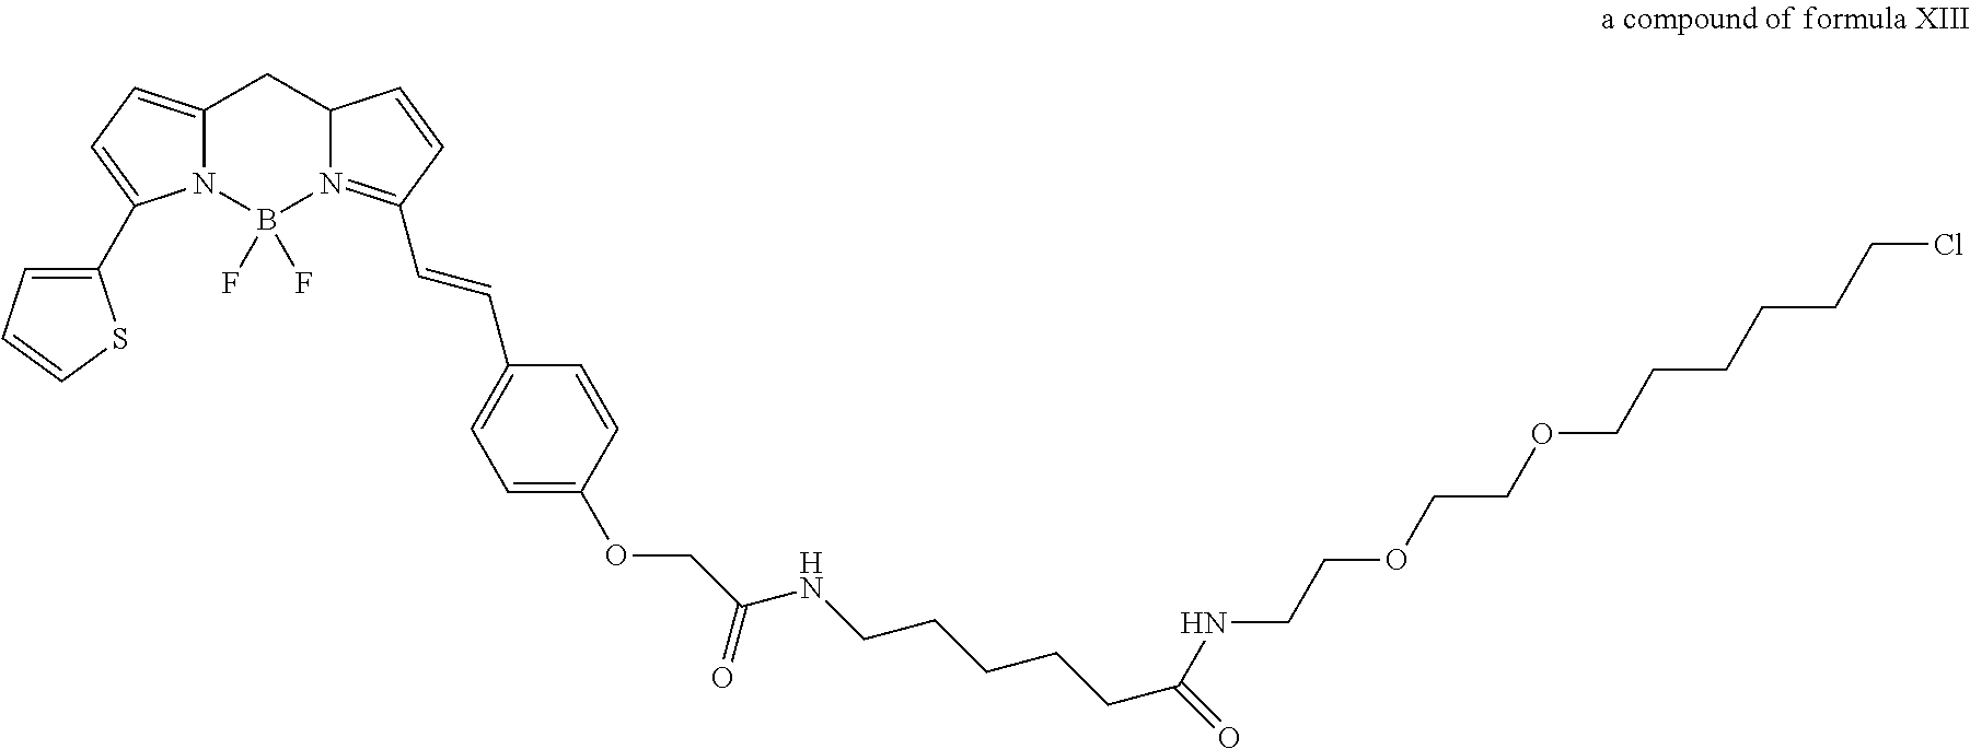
C12=CC=C(C3=CC=CS3)N1B(F)(F)N1=C(C=CC3=CC=C(OCC(NCCCCCC(NCCOCCOCCCCCCCl)=O)=O)C=C3)C=CC1C2
